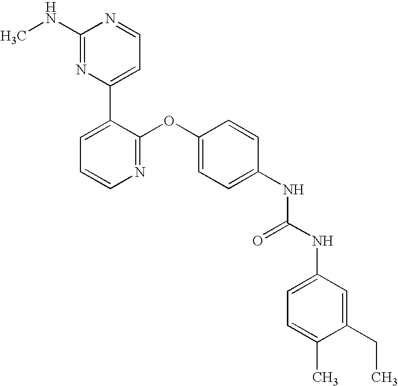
C1(NC)=NC(C2=CC=CN=C2OC2=CC=C(NC(NC3=CC=C(C)C(CC)=C3)=O)C=C2)=CC=N1
